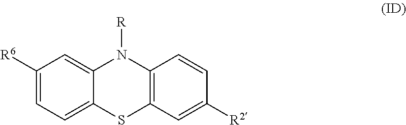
C1([R6])=CC=C2C(=C1)N([R])C1=C(S2)C=C([R2])C=C1
